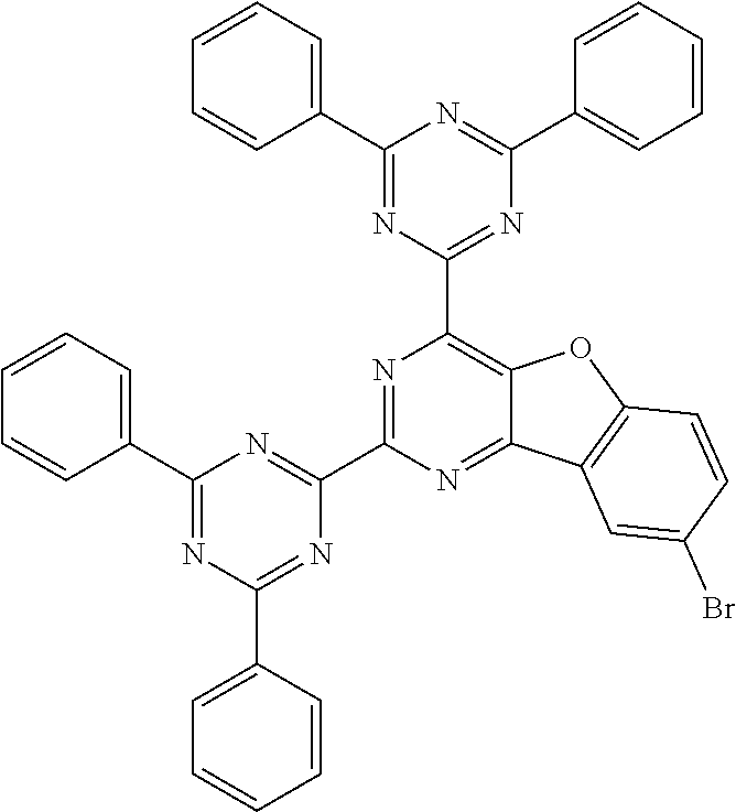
C1(C2=CC=CC=C2)=NC(C2=CC=CC=C2)=NC(C2=NC(C3=NC(C4=CC=CC=C4)=NC(C4=CC=CC=C4)=N3)=C3C(=N2)C2=C(O3)C=CC(Br)=C2)=N1
